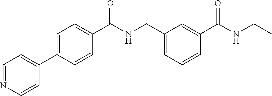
C1=NC=CC(C2=CC=C(C(NCC3=CC=CC(C(NC(C)C)=O)=C3)=O)C=C2)=C1
